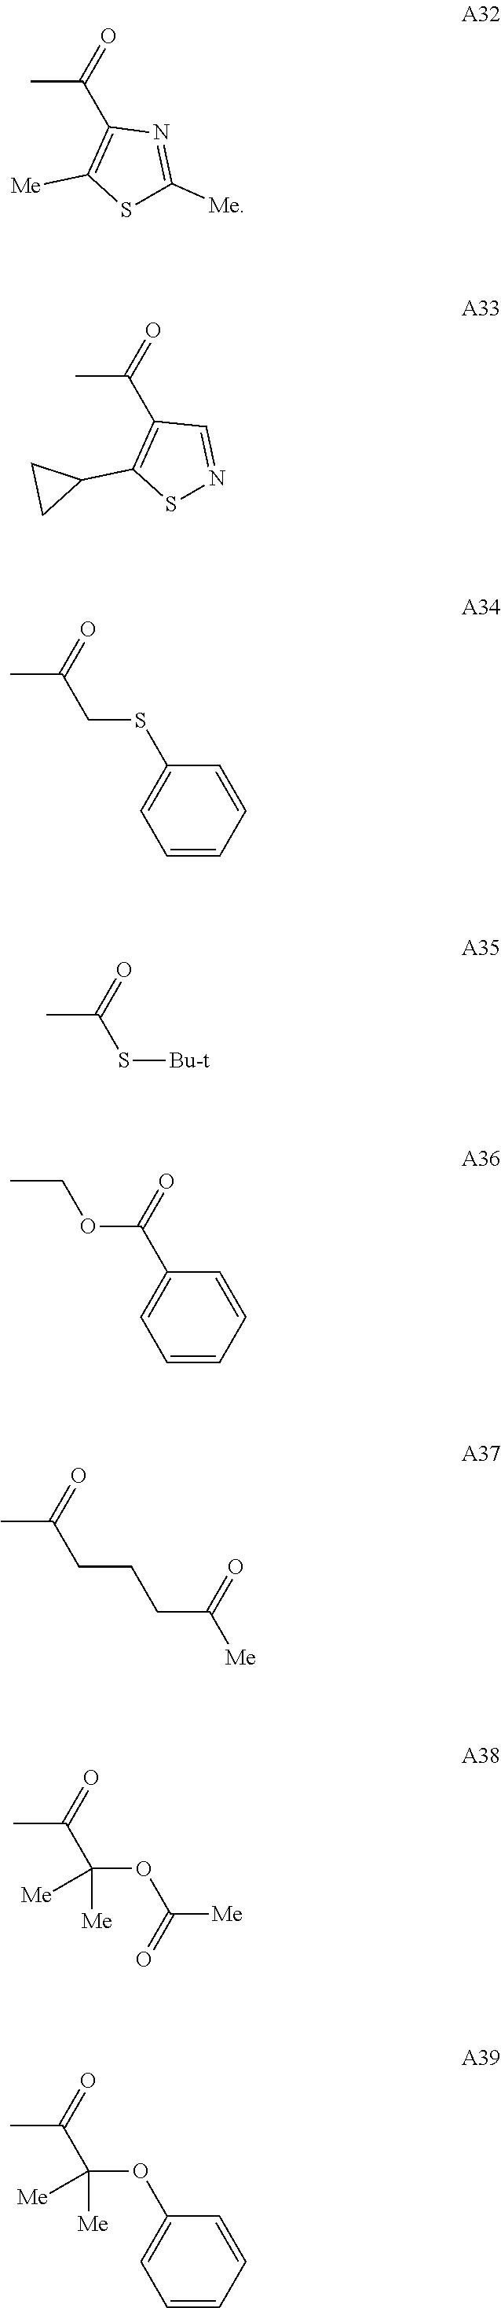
CC(=O)C1=C(C2CC2)SN=C1.CC(=O)CSC1=CC=CC=C1.CC(=O)S[Bu-t].CCOC(C1=CC=CC=C1)=O.CC(CCCC([Me])=O)=O.CC(C(OC([Me])=O)([Me])[Me])=O.CC(C(OC1=CC=CC=C1)([Me])[Me])=O.CC(=O)C1=C([Me])SC([Me])=N1
